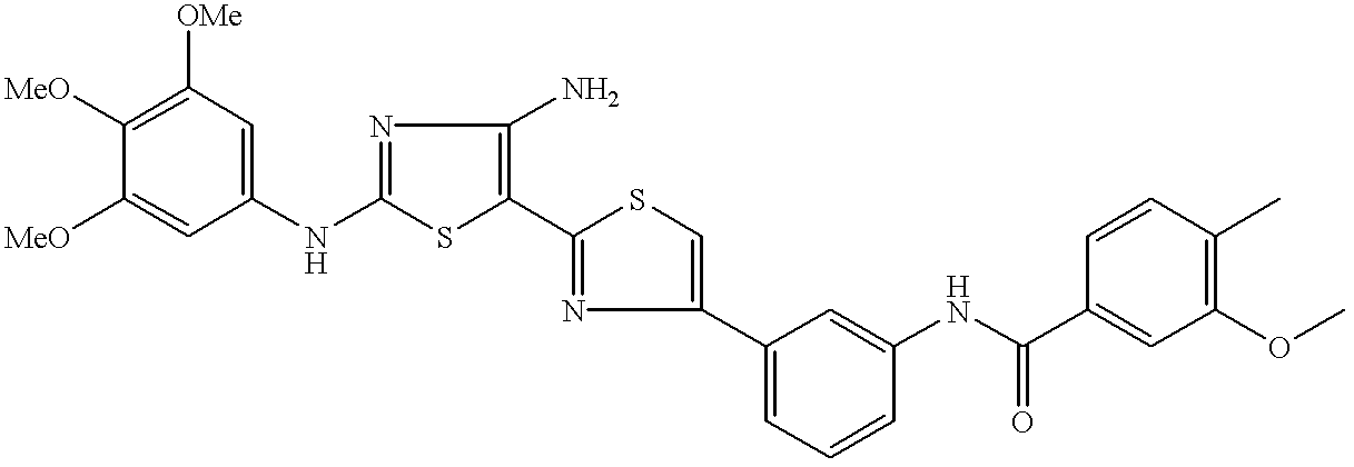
[MeO]C1=C([OMe])C=C(NC2=NC(N)=C(C3=NC(C4=CC=CC(NC(C5=CC(OC)=C(C)C=C5)=O)=C4)=CS3)S2)C=C1[MeO]
